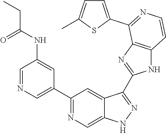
C1=NC=C(C2=NC=C3C(=C2)C(C2=NC4=C(N2)C=CN=C4C2=CC=C(C)S2)=NN3)C=C1NC(CC)=O
